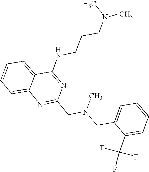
C1=CC=C2C(=C1)N=C(CN(CC1=CC=CC=C1C(F)(F)F)C)N=C2NCCCN(C)C
